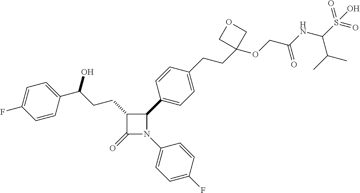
C1(=O)N(C2=CC=C(F)C=C2)C(C2=CC=C(CCC3(OCC(NC(S(=O)(=O)O)C(C)C)=O)COC3)C=C2)C1CCC(O)C1=CC=C(F)C=C1
